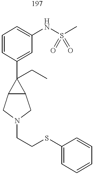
C1=CC(C2(CC)C3C2CN(CCSC2=CC=CC=C2)C3)=CC(NS(C)(=O)=O)=C1
